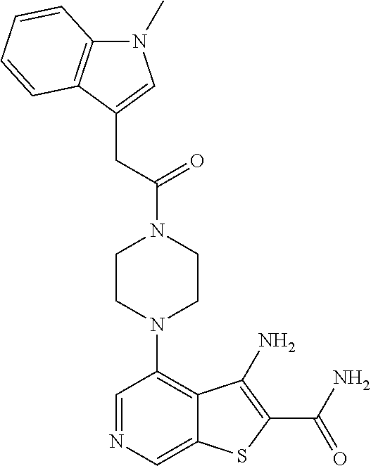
C1=NC=C2C(=C1N1CCN(C(=O)CC3=CN(C)C4=C3C=CC=C4)CC1)C(N)=C(C(N)=O)S2
